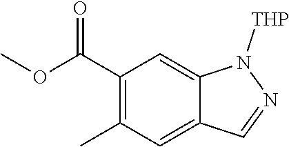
C1(C(OC)=O)=C(C)C=C2C(=C1)N([THP])N=C2
